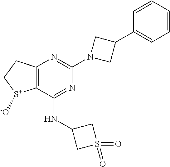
C12=C(C(NC3CS(=O)(=O)C3)=NC(N3CC(C4=CC=CC=C4)C3)=N1)[S+]([-O])CC2
